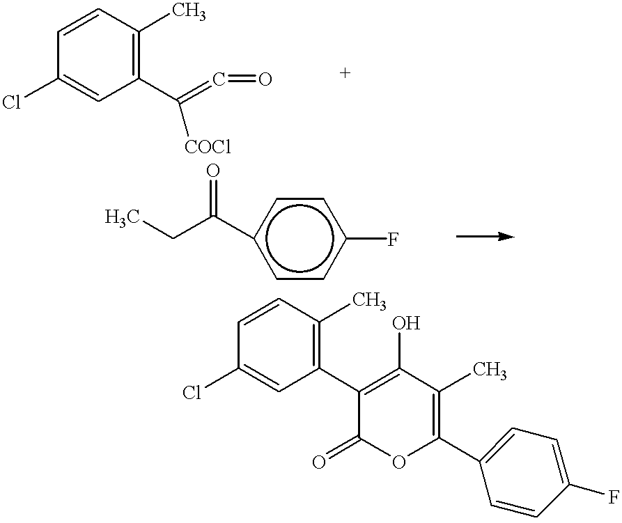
C1=CC(C)=C(C(=C=O)[COCl])C=C1Cl.c1cc(F)ccc1C(CC)=O.C1=CC(C)=C(C2=C(O)C(C)=C(C3=CC=C(F)C=C3)OC2=O)C=C1Cl
